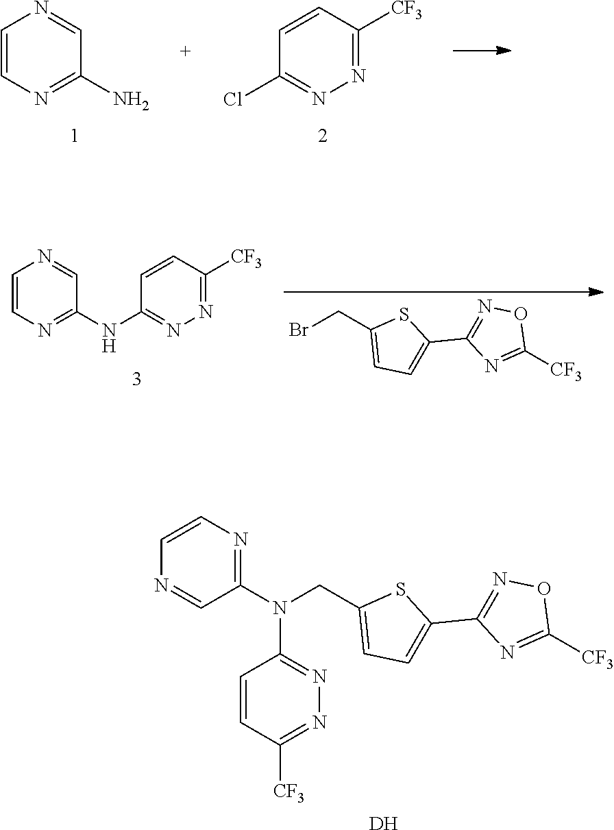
N(CC1=CC=C(C2=NOC([CF3])=N2)S1)(C1=NC=CN=C1)C1=NN=C([CF3])C=C1.[DH].C1=CN=C(N)C=N1.C1=CC([CF3])=NN=C1Cl.C1=CN=C(NC2=NN=C([CF3])C=C2)C=N1.BrCC1=CC=C(C2=NOC([CF3])=N2)S1
